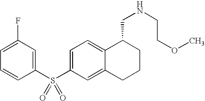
C1(S(C2=CC=C3C(=C2)CCCC3CNCCOC)(=O)=O)=CC(F)=CC=C1
